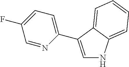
C1=C(C2=CC=C(F)C=N2)C2=CC=CC=C2N1
